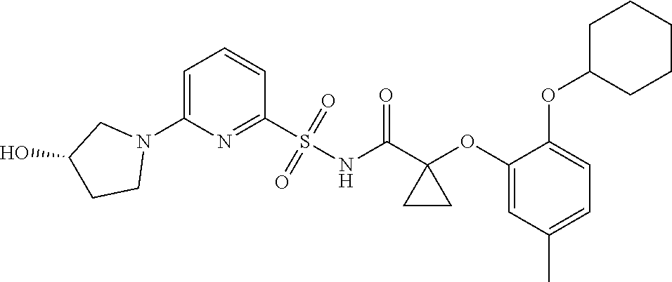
C1=C(N2CC(O)CC2)N=C(S(NC(C2(OC3=CC(C)=CC=C3OC3CCCCC3)CC2)=O)(=O)=O)C=C1
